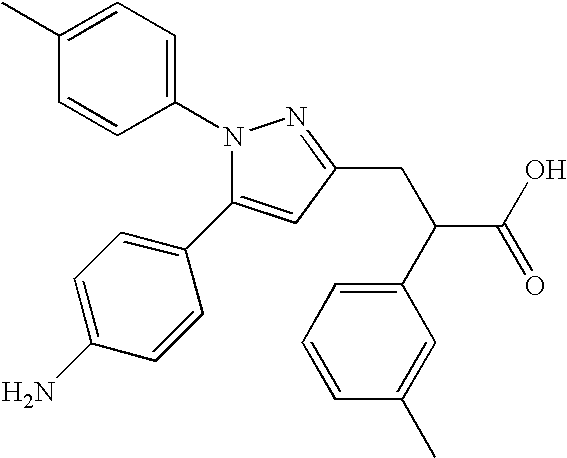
N1(C2=CC=C(C)C=C2)C(C2=CC=C(N)C=C2)=CC(CC(C(O)=O)C2=CC=CC(C)=C2)=N1
